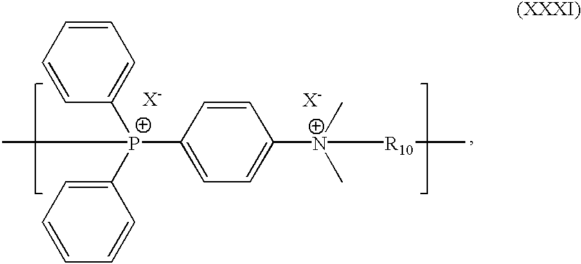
C[P+](C1=CC=C([N+](C)(C)[R10]C)C=C1)(C1=CC=CC=C1)C1=CC=CC=C1.[X-].[X-]
